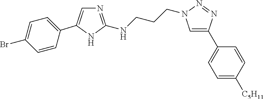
N1=C(NCCCN2C=C(C3=CC=C([C5H11])C=C3)N=N2)NC(C2=CC=C(Br)C=C2)=C1
